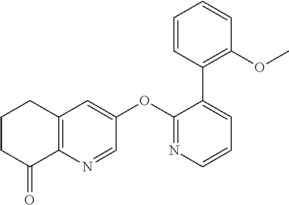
C12=C(N=CC(OC3=NC=CC=C3C3=C(OC)C=CC=C3)=C1)C(=O)CCC2
